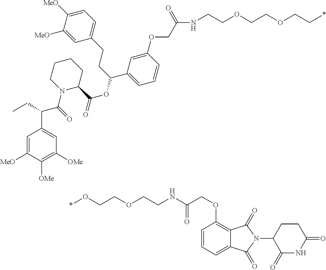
N(C(COC1=C2C(=CC=C1)C(=O)N(C1CCC(=O)NC1=O)C2=O)=O)CCOCCO*.C(=O)(COC1=CC(C(CCC2=CC=C([MeO])C([MeO])=C2)OC(C2CCCCN2C(=O)C(C2=CC([OMe])=C([OMe])C([MeO])=C2)CC)=O)=CC=C1)NCCOCCOCC*
